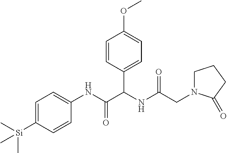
C(C(NC(C(NC1=CC=C([Si](C)(C)C)C=C1)=O)C1=CC=C(OC)C=C1)=O)N1CCCC1=O
